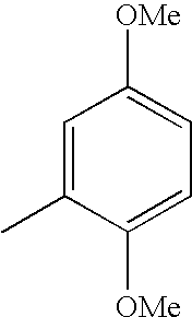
C1=C(C)C([OMe])=CC=C1[OMe]
